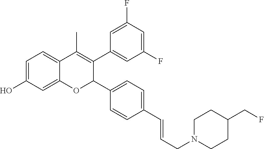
C1=C2C(=CC=C1O)C(C)=C(C1=CC(F)=CC(F)=C1)C(C1=CC=C(C=CCN3CCC(CF)CC3)C=C1)O2
